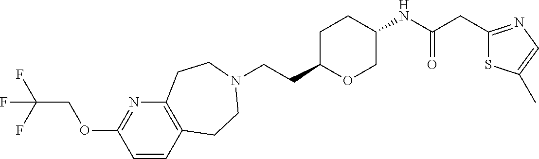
C(CC1OCC(NC(CC2=NC=C(C)S2)=O)CC1)N1CCC2=C(N=C(OCC(F)(F)F)C=C2)CC1
